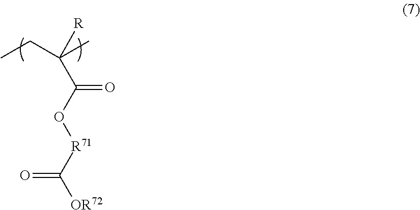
O(C(C([R])(CC)C)=O)[R71]C([OR72])=O
